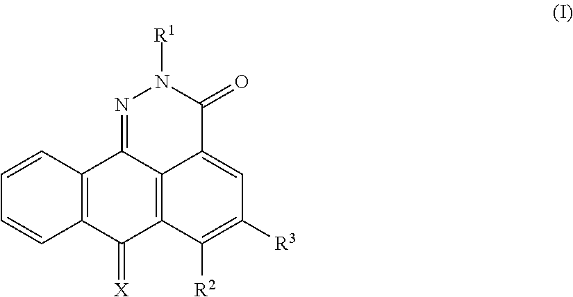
C1=CC2=C(C=C1)C(=[X])C1=C3C2=NN([R1])C(=O)C3=CC([R3])=C1[R2]
